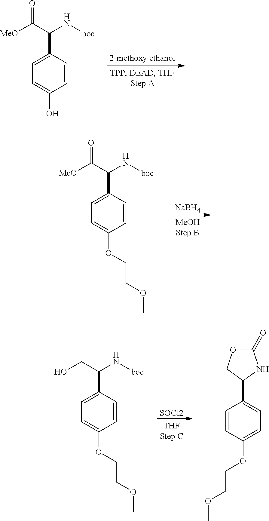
C1=C(O)C=CC(C(N[boc])C([MeO])=O)=C1.C1=C(OCCOC)C=CC(C(N[boc])C([MeO])=O)=C1.[NaBH4].[SOCl2].C1=C(OCCOC)C=CC(C(N[boc])CO)=C1.C1=C(OCCOC)C=CC(C2COC(=O)N2)=C1
